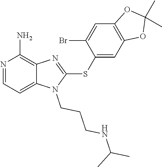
C12=CC=NC(N)=C1N=C(SC1=CC3=C(C=C1Br)OC(C)(C)O3)N2CCCNC(C)C
